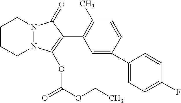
C1CCN2N(C1)C(=O)C(C1=C(C)C=CC(C3=CC=C(F)C=C3)=C1)=C2OC(OCC)=O
